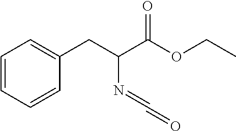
C1=CC=CC(CC(N=C=O)C(=O)OCC)=C1
